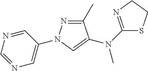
N1=CC(N2N=C(C)C(N(C3=NCCS3)C)=C2)=CN=C1
